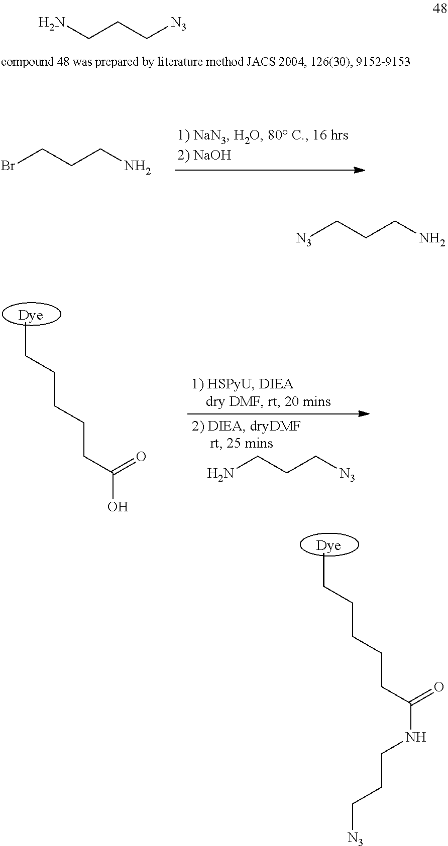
CCCCCCC(NCCC[N3])=O.BrCCCN.CCCCCCC(O)=O.NCCC[N3].NCCC[N3].[N3]CCCN
